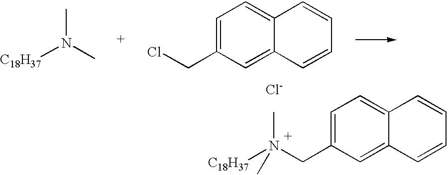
C1(CCl)=CC=C2C(=C1)C=CC=C2.CN([C18H37])C.C1(C[N+](C)([C18H37])C)=CC=C2C(=C1)C=CC=C2.[Cl-]
